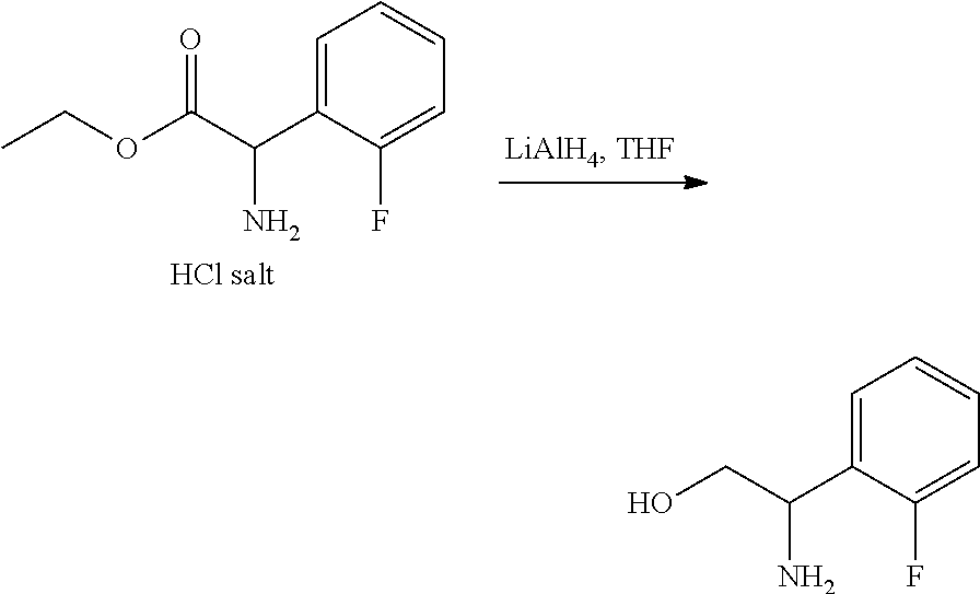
C1=C(C(C(OCC)=O)N)C(F)=CC=C1.C1=C(C(CO)N)C(F)=CC=C1
